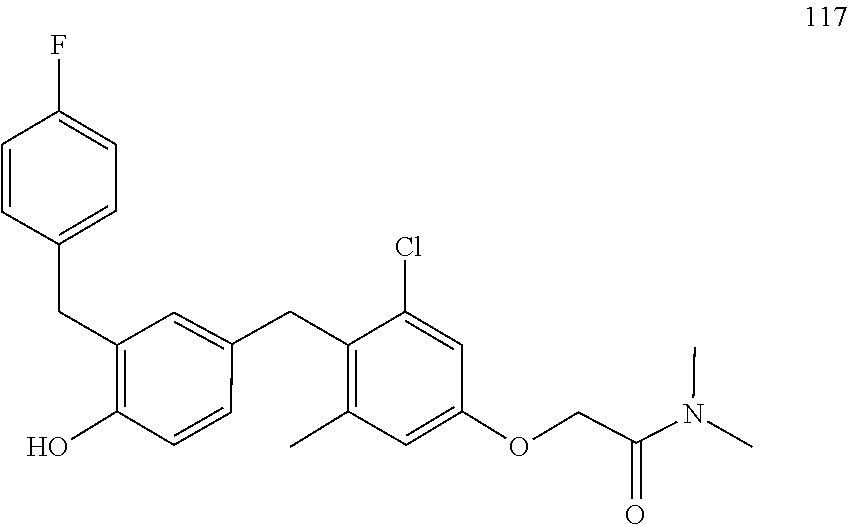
C(C(=O)N(C)C)OC1=CC(C)=C(CC2=CC(CC3=CC=C(F)C=C3)=C(O)C=C2)C(Cl)=C1
